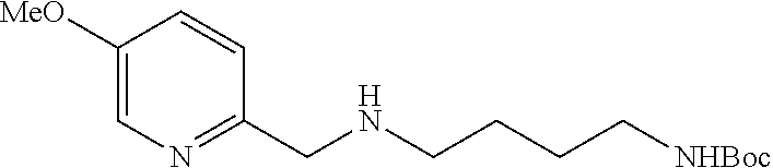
C1([MeO])=CN=C(CNCCCC[NHBoc])C=C1
